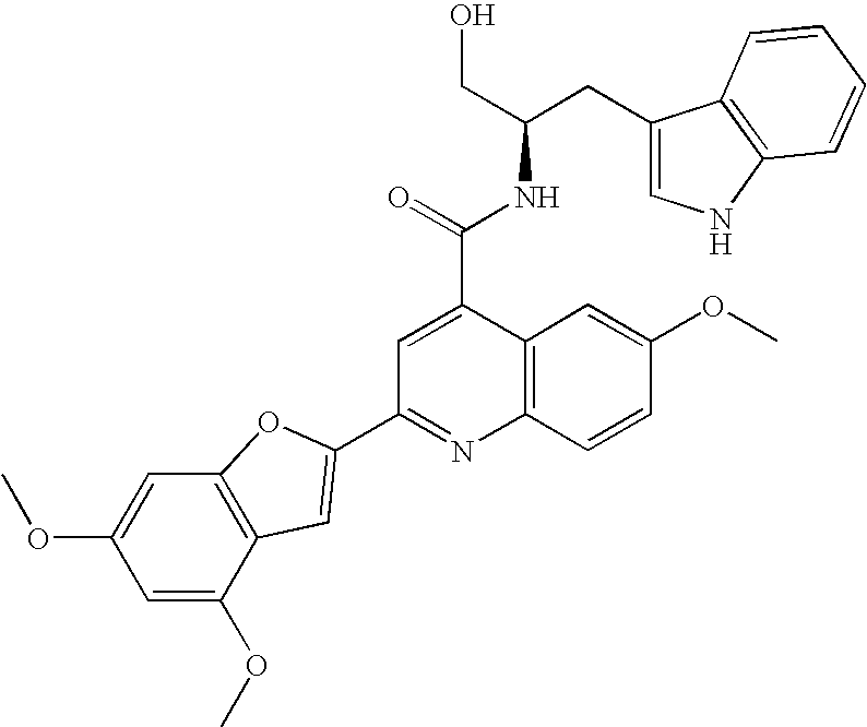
C12=C(C=C(OC)C=C1)C(C(=O)NC(CC1=CNC3=C1C=CC=C3)CO)=CC(C1=CC3=C(C=C(OC)C=C3OC)O1)=N2
